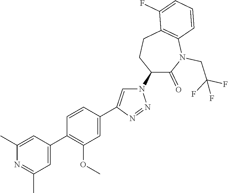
C1(C2=CC(C)=NC(C)=C2)=C(OC)C=C(C2=CN(C3C(=O)N(CC(F)(F)F)C4=C(CC3)C(F)=CC=C4)N=N2)C=C1
